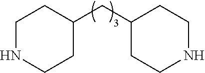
C1NCCC(CC2CCNCC2)C1
